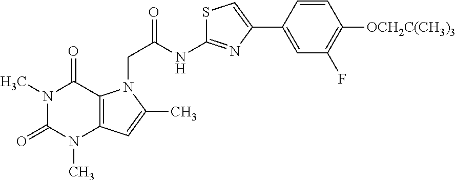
N1(C)C(=O)N(C)C2=C(C1=O)N(CC(NC1=NC(C3=CC(F)=C([OCH2C(CH3)3])C=C3)=CS1)=O)C(C)=C2
